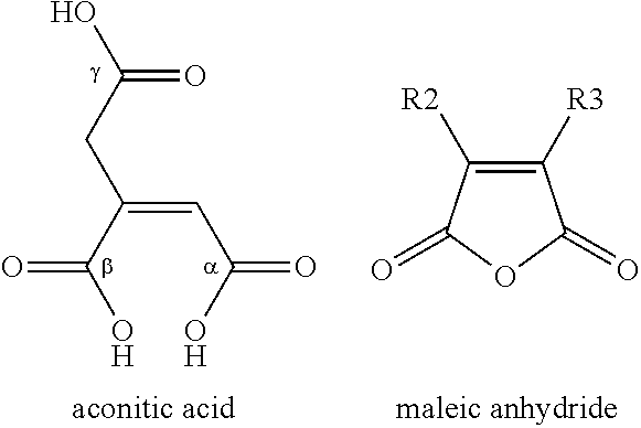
C(=C(C(O)=O)CC(O)=O)C(O)=O.C1([R3])=C([R2])C(=O)OC1=O
